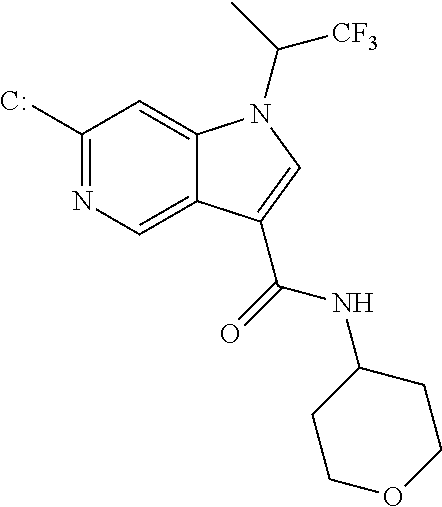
N1=C([C:])C=C2C(=C1)C(C(=O)NC1CCOCC1)=CN2C(C)[CF3]
